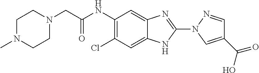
ClC1=C(NC(CN2CCN(C)CC2)=O)C=C2C(=C1)NC(N1N=CC(C(=O)O)=C1)=N2
